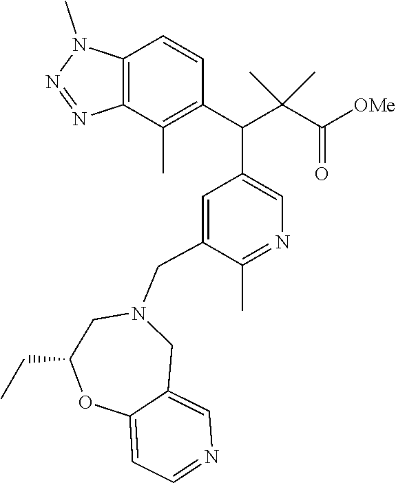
C12=C(C(C)=C(C(C(C([OMe])=O)(C)C)C3=CN=C(C)C(CN4CC(CC)OC5=CC=NC=C5C4)=C3)C=C1)N=NN2C
